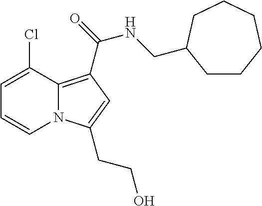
C1=C(Cl)C2=C(C(=O)NCC3CCCCCC3)C=C(CCO)N2C=C1
